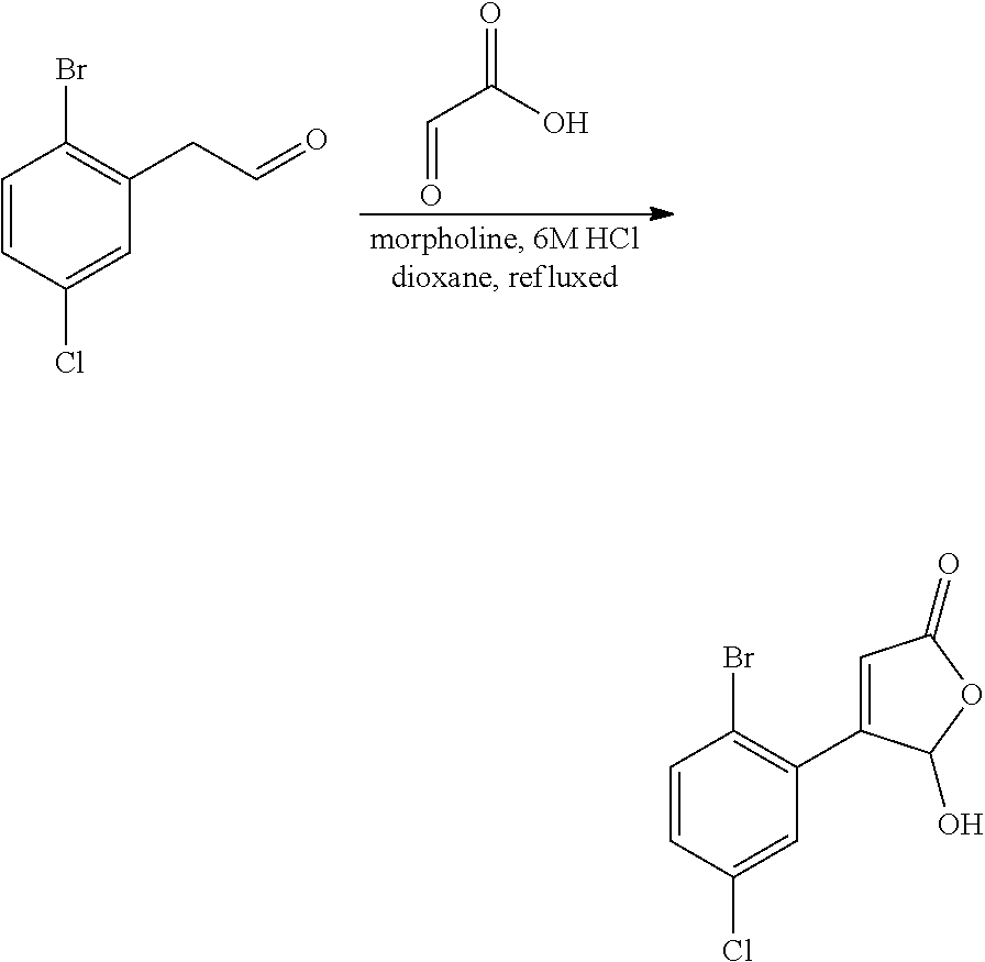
C1=CC(Cl)=CC(CC=O)=C1Br.O=C(O)C=O.C1=CC(Cl)=CC(C2=CC(=O)OC2O)=C1Br
